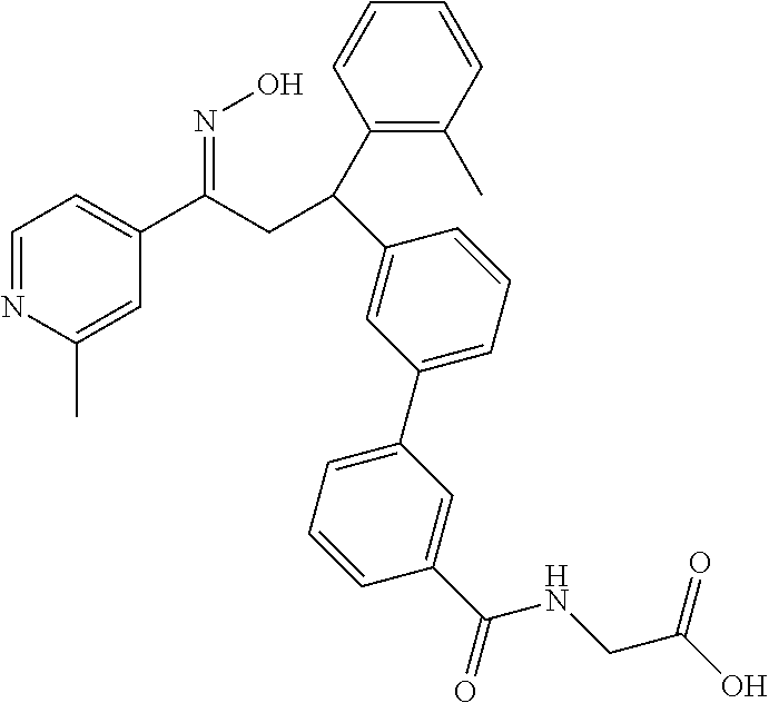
C1=NC(C)=CC(C(CC(C2=C(C)C=CC=C2)C2=CC(C3=CC=CC(C(=O)NCC(O)=O)=C3)=CC=C2)=NO)=C1
